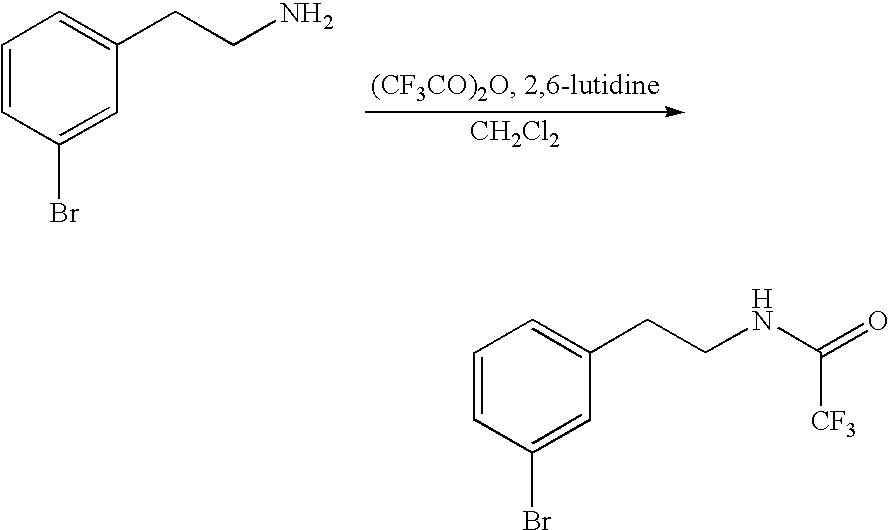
C1=CC(Br)=CC(CCNC([CF3])=O)=C1.C1=CC(Br)=CC(CCN)=C1.[CH2Cl2]
